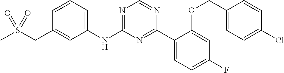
C1(NC2=NC=NC(C3=CC=C(F)C=C3OCC3=CC=C(Cl)C=C3)=N2)=CC=CC(CS(C)(=O)=O)=C1
